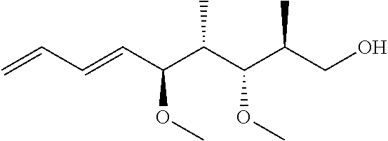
OCC(C(C(C(C=CC=C)OC)C)OC)C
